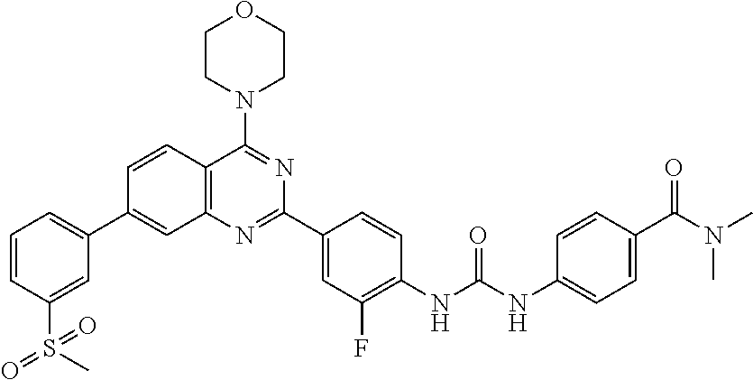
C1=CC2=C(C=C1C1=CC=CC(S(=O)(=O)C)=C1)N=C(C1=CC(F)=C(NC(NC3=CC=C(C(N(C)C)=O)C=C3)=O)C=C1)N=C2N1CCOCC1
